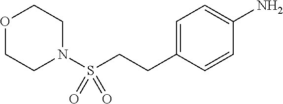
N1(S(CCC2=CC=C(N)C=C2)(=O)=O)CCOCC1
